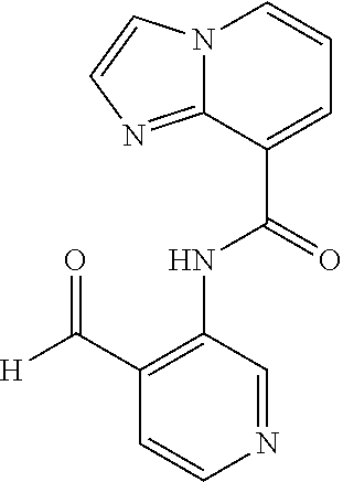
C(NC1=C(C([H])=O)C=CN=C1)(C1=CC=CN2C1=NC=C2)=O
